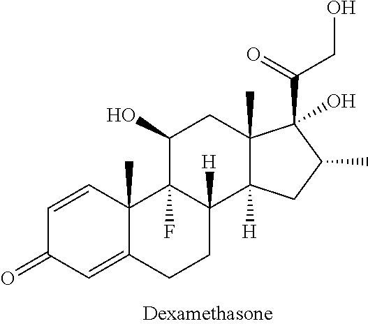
C1=CC2(C)C(=CC1=O)CCC1([H])C2(F)C(O)CC2(C)C1([H])CC(C)C2(O)C(=O)CO
